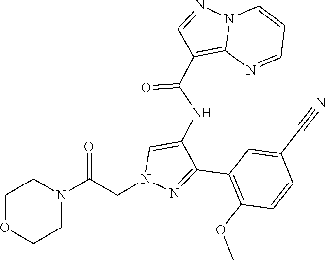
C1(C2=NN(CC(N3CCOCC3)=O)C=C2NC(C2=C3N(N=C2)C=CC=N3)=O)=C(OC)C=CC(C#N)=C1
